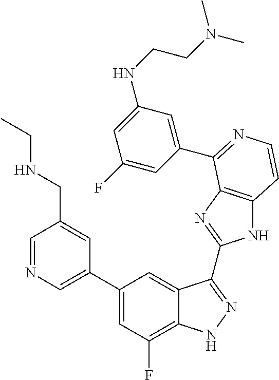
C1=C(C2=CC(F)=C3C(=C2)C(C2=NC4=C(N2)C=CN=C4C2=CC(NCCN(C)C)=CC(F)=C2)=NN3)C=C(CNCC)C=N1
